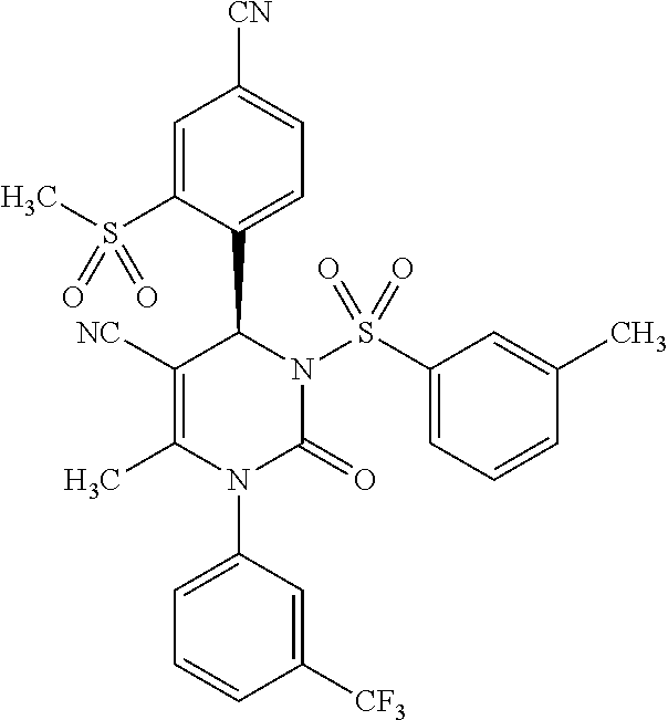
C1=C(S(C)(=O)=O)C(C2N(S(C3=CC=CC(C)=C3)(=O)=O)C(=O)N(C3=CC=CC([CF3])=C3)C(C)=C2[NC])=CC=C1[CN]
